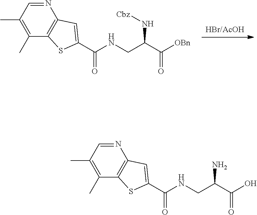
N1=CC(C)=C(C)C2=C1C=C(C(=O)NCC(N[Cbz])C([OBn])=O)S2.N1=CC(C)=C(C)C2=C1C=C(C(=O)NCC(N)C(O)=O)S2
